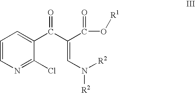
C1=CN=C(Cl)C(C(C(=CN([R2])[R2])C(=O)O[R1])=O)=C1
